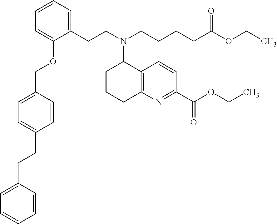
C1=C(CCC2=CC=CC=C2)C=CC(COC2=CC=CC=C2CCN(C2CCCC3=C2C=CC(C(OCC)=O)=N3)CCCCC(OCC)=O)=C1
